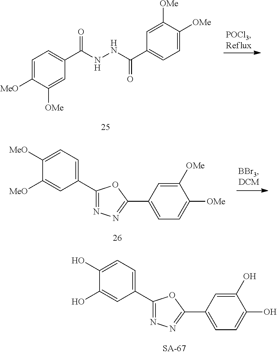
C1=C([MeO])C([OMe])=CC(C(NNC(C2=CC=C([OMe])C([OMe])=C2)=O)=O)=C1.C1(C2=CC=C([MeO])C([MeO])=C2)=NN=C(C2=CC=C([OMe])C([OMe])=C2)O1.C1(C2=CC=C(O)C(O)=C2)=NN=C(C2=CC=C(O)C(O)=C2)O1
